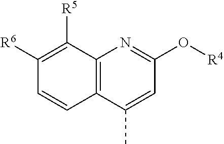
C1([R6])=C([R5])C2=C(C=C1)C(C)=CC(O[R4])=N2
